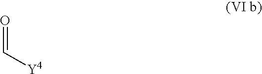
O=C[Y4]
